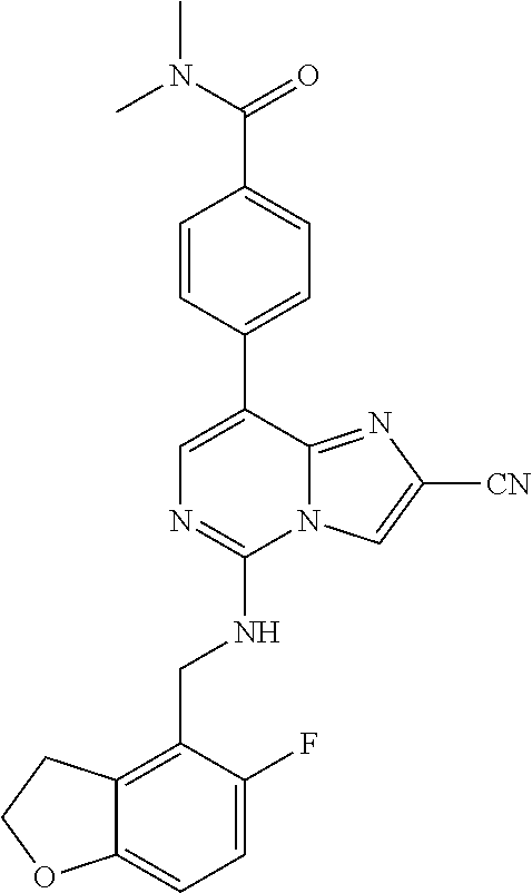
C12=CC=C(F)C(CNC3=NC=C(C4=CC=C(C(=O)N(C)C)C=C4)C4=NC([CN])=CN34)=C1CCO2
